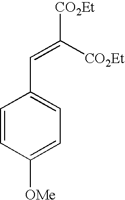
C(C1=CC=C([OMe])C=C1)=C([CO2Et])[CO2Et]
